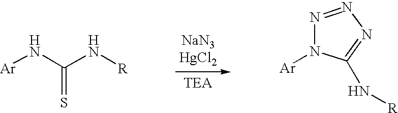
[Ar]NC(N[R])=S.N1=NN=C(N[R])N1[Ar]
